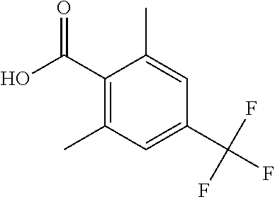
C1(C(O)=O)=C(C)C=C(C(F)(F)F)C=C1C
